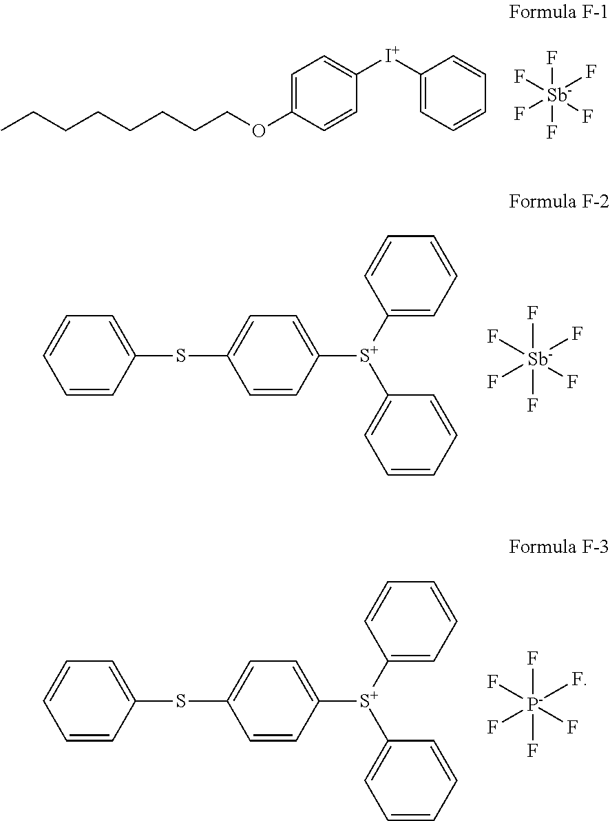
CCCCCCCCOC1=CC=C([I+]C2=CC=CC=C2)C=C1.F[Sb](F)(F)(F)(F)F.F[Sb](F)(F)(F)(F)F.C1([S+](C2=CC=CC=C2)C2=CC=CC=C2)=CC=C(SC2=CC=CC=C2)C=C1.F[P-](F)(F)(F)(F)F.C1([S+](C2=CC=CC=C2)C2=CC=CC=C2)=CC=C(SC2=CC=CC=C2)C=C1
